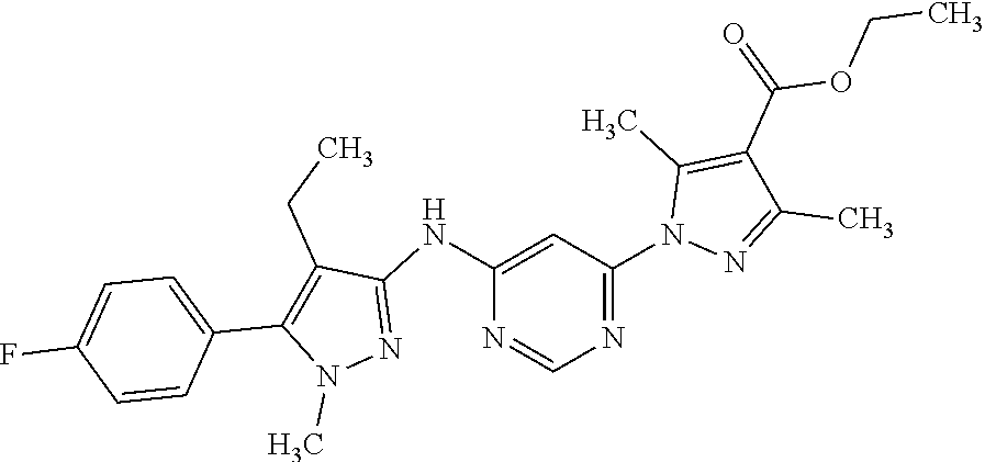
N1=C(N2N=C(C)C(C(=O)OCC)=C2C)C=C(NC2=NN(C)C(C3=CC=C(F)C=C3)=C2CC)N=C1
